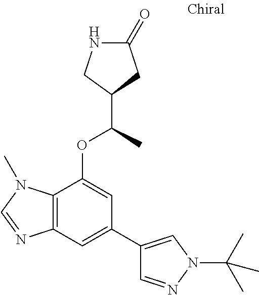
N1C(=O)CC(C(C)OC2=CC(C3=CN(C(C)(C)C)N=C3)=CC3=C2N(C)C=N3)C1
